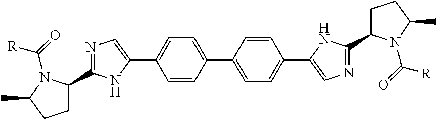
C1(C2CCC(C)N2C(=O)[R])=NC=C(C2=CC=C(C3=CC=C(C4=CN=C(C5CCC(C)N5C(=O)[R])N4)C=C3)C=C2)N1
